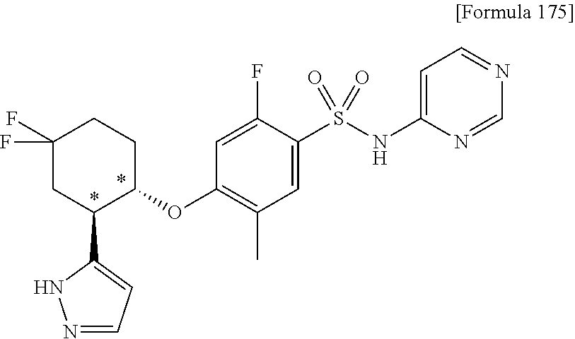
C1(S(NC2=CC=NC=N2)(=O)=O)=CC(C)=C(OC2CCC(F)(F)CC2C2=CC=NN2)C=C1F
